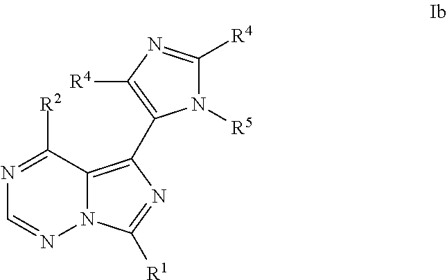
N12C(=C(C3=C([R4])N=C([R4])N3[R5])N=C1[R1])C([R2])=NC=N2
